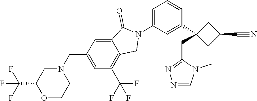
C1=NN=C(CC2(C3=CC(N4C(=O)C5=CC(CN6CC(C(F)(F)F)OCC6)=CC(C(F)(F)F)=C5C4)=CC=C3)CC(C#N)C2)N1C
